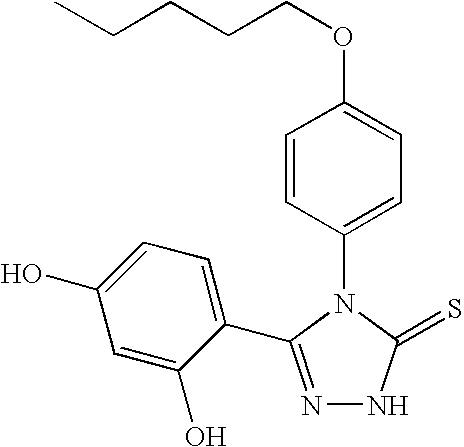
N1=C(C2=CC=C(O)C=C2O)N(C2=CC=C(OCCCCC)C=C2)C(=S)N1
